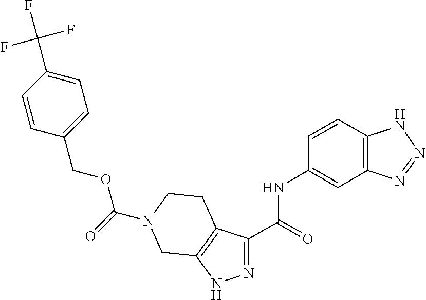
C1=C(NC(C2=NNC3=C2CCN(C(OCC2=CC=C(C(F)(F)F)C=C2)=O)C3)=O)C=CC2=C1N=NN2
